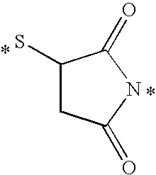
C1(S)CC(=O)NC1=O
